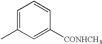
C1=C(C)C=C([CONHCH3])C=C1
